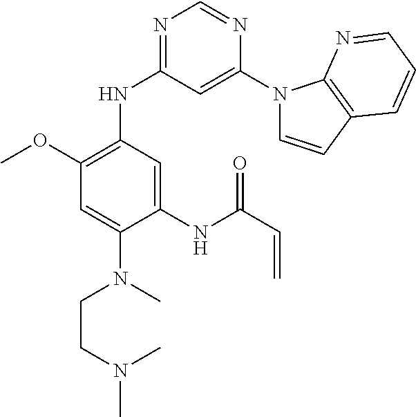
N1=C(NC2=C(OC)C=C(N(CCN(C)C)C)C(NC(C=C)=O)=C2)C=C(N2C=CC3=C2N=CC=C3)N=C1
